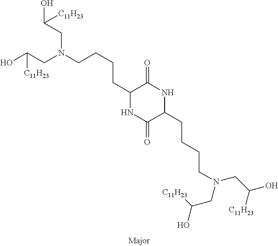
C(CC1NC(=O)C(CCCCN(CC(O)[C11H23])CC(O)[C11H23])NC1=O)CCN(CC([C11H23])O)CC([C11H23])O
